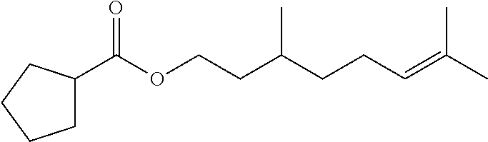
CC(=CCCC(CCOC(C1CCCC1)=O)C)C
